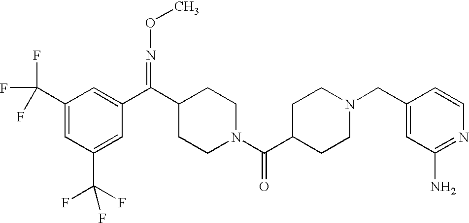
C1(C(F)(F)F)=CC(C(F)(F)F)=CC(C(C2CCN(C(C3CCN(CC4=CC(N)=NC=C4)CC3)=O)CC2)=NOC)=C1
